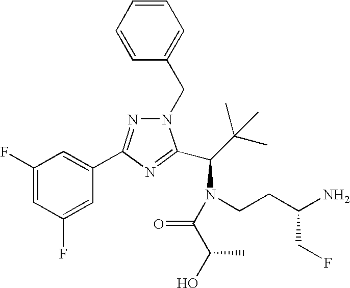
N1(CC2=CC=CC=C2)N=C(C2=CC(F)=CC(F)=C2)N=C1C(C(C)(C)C)N(CCC(N)CF)C(C(O)C)=O
